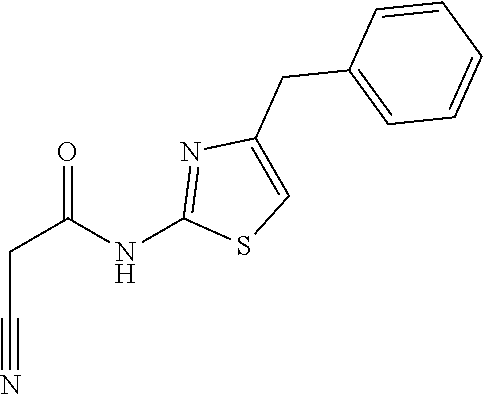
C1=CC=CC=C1CC1=CSC(NC(CC#N)=O)=N1
